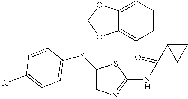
C1=C2C(=CC(C3(C(=O)NC4=NC=C(SC5=CC=C(Cl)C=C5)S4)CC3)=C1)OCO2
